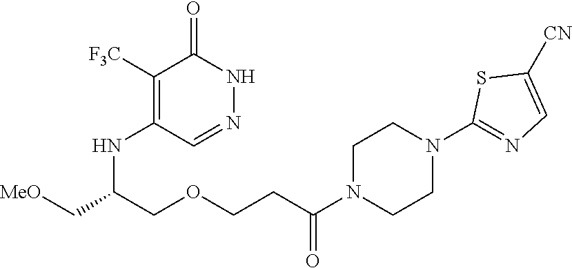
C1([F3C])=C(NC(COCCC(N2CCN(C3=NC=C([CN])S3)CC2)=O)C[MeO])C=NNC1=O
